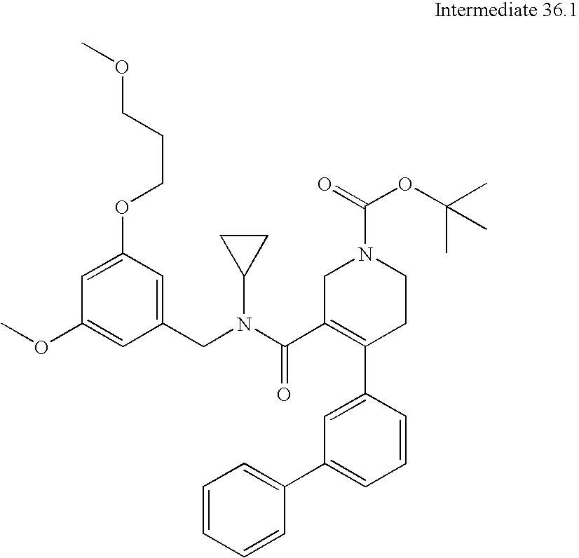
C1(CN(C(C2=C(C3=CC(C4=CC=CC=C4)=CC=C3)CCN(C(=O)OC(C)(C)C)C2)=O)C2CC2)=CC(OCCCOC)=CC(OC)=C1
